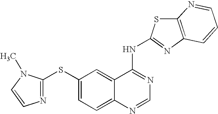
S(C1=CC=C2C(=C1)C(NC1=NC3=C(S1)N=CC=C3)=NC=N2)C1=NC=CN1C
